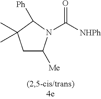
C1C([Me])N(C([NHPh])=O)C([Ph])C1(C)C
